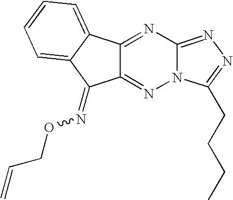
N12C(=NN=C1CCCC)N=C1C(=N2)C(=NOCC=C)C2=CC=CC=C12
